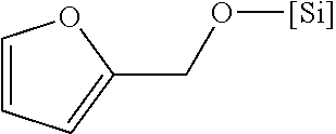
C1=CC=C(CO[Si])O1
